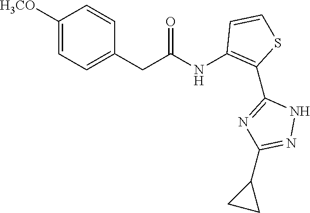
C(C(NC1=C(C2=NC(C3CC3)=NN2)SC=C1)=O)C1=CC=C([H3CO])C=C1
